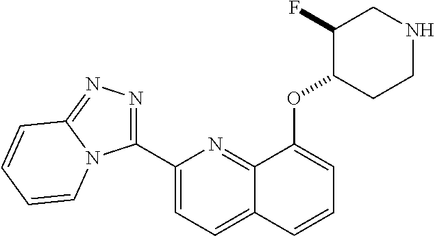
C1(C2=NN=C3N2C=CC=C3)=CC=C2C(=N1)C(OC1CCNCC1F)=CC=C2
